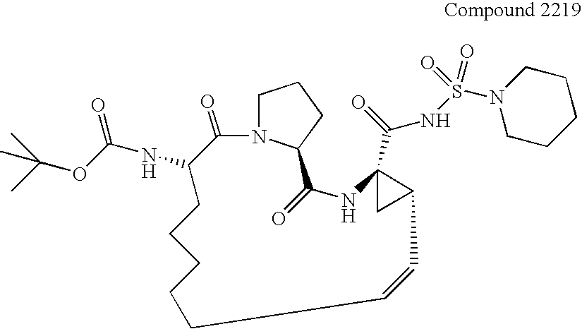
CC(OC(NC1C(=O)N2CCCC2C(=O)NC2(C(=O)NS(=O)(=O)N3CCCCC3)CC2C=CCCCCC1)=O)(C)C
